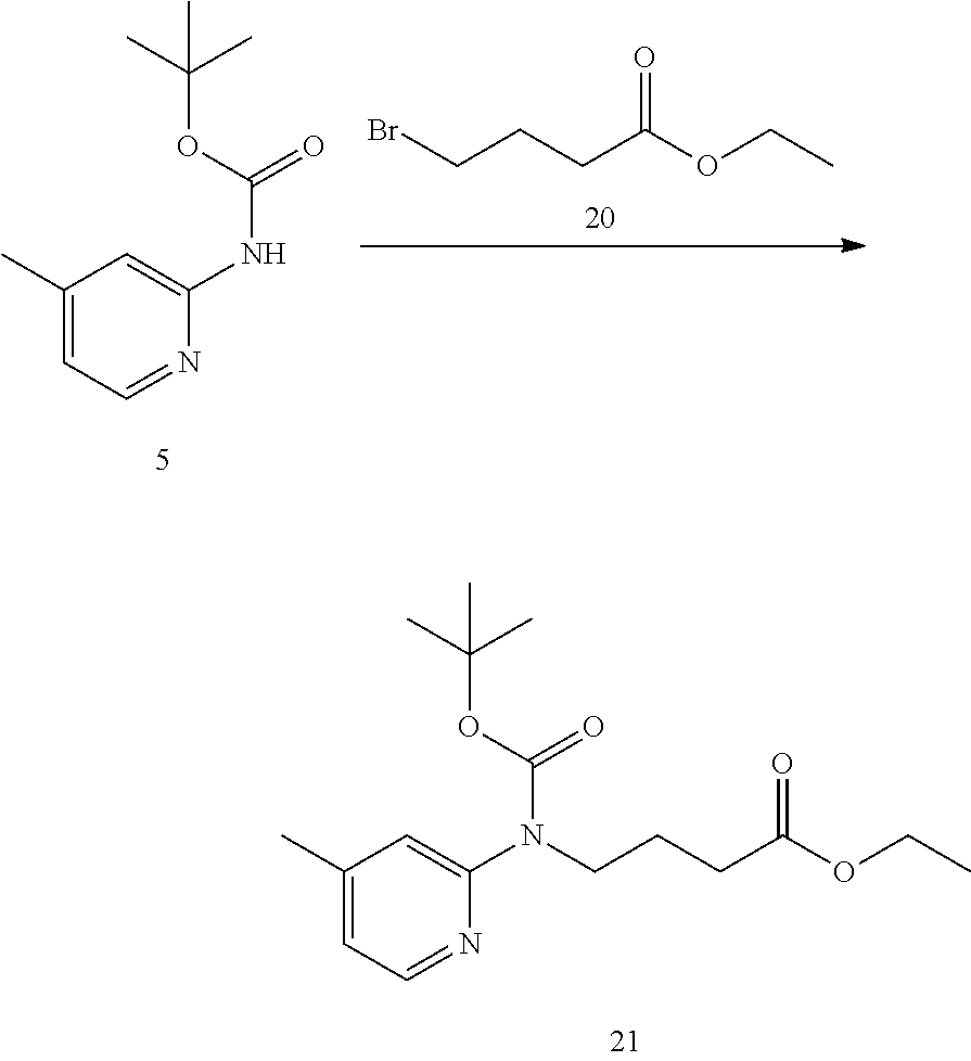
C1(C)=CC=NC(NC(=O)OC(C)(C)C)=C1.BrCCCC(OCC)=O.C1(C)=CC=NC(N(C(=O)OC(C)(C)C)CCCC(OCC)=O)=C1
